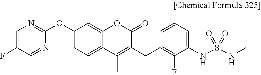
C1(OC2=NC=C(F)C=N2)=CC=C2C(=C1)OC(=O)C(CC1=C(F)C(NS(NC)(=O)=O)=CC=C1)=C2C
